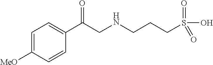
C1=C([MeO])C=CC(C(CNCCCS(O)(=O)=O)=O)=C1
